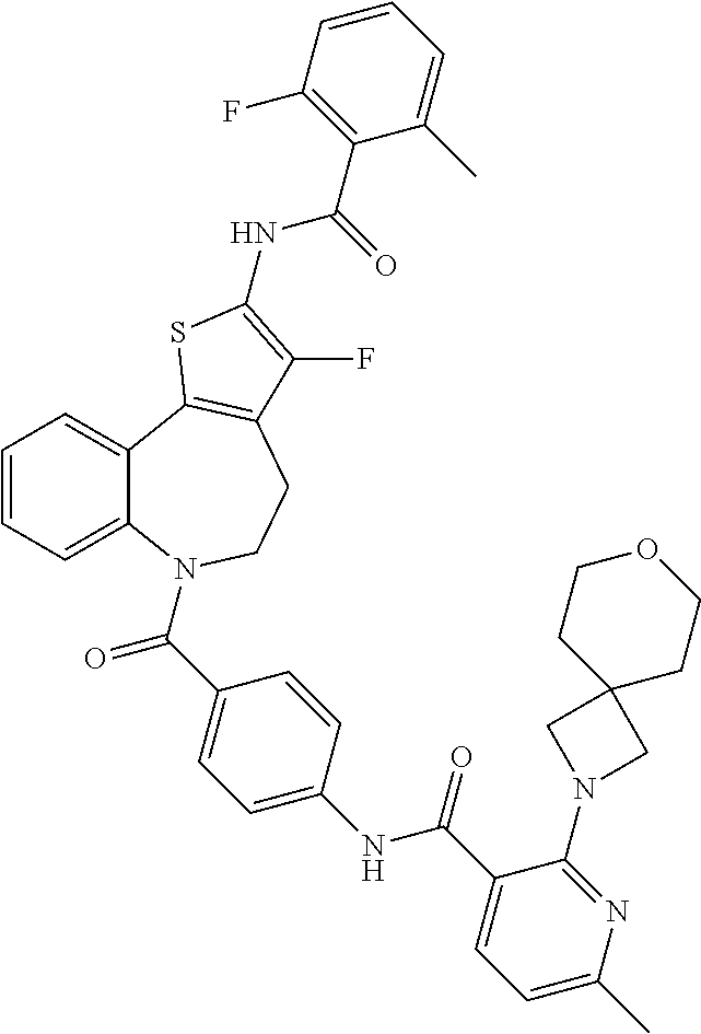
C1=CC=C2C(=C1)C1=C(CCN2C(=O)C2=CC=C(NC(=O)C3=CC=C(C)N=C3N3CC4(C3)CCOCC4)C=C2)C(F)=C(NC(=O)C2=C(F)C=CC=C2C)S1
